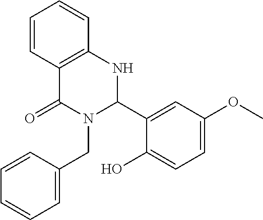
C1=CC2=C(C=C1)NC(C1=CC(OC)=CC=C1O)N(CC1=CC=CC=C1)C2=O
